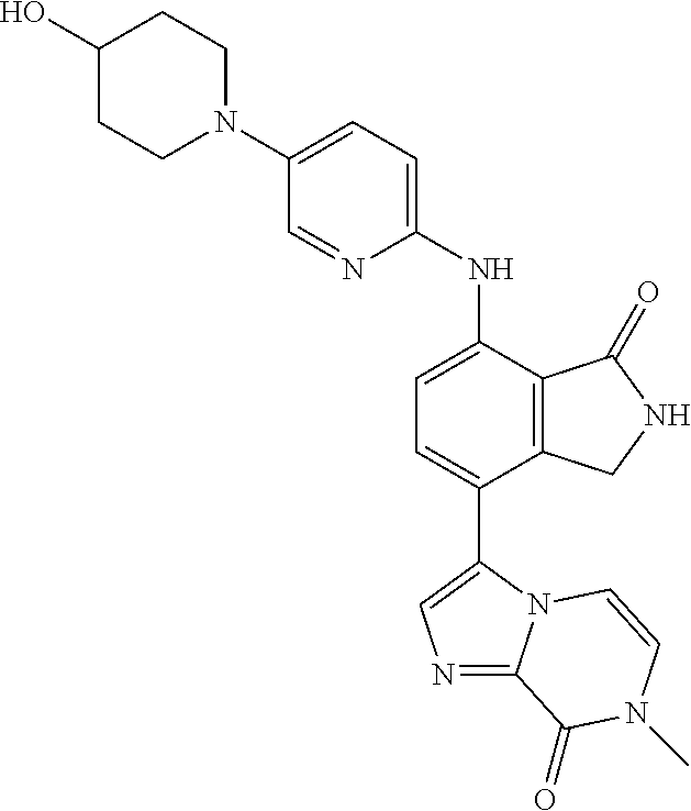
N1(C2=CC=C(NC3=CC=C(C4=CN=C5N4C=CN(C)C5=O)C4=C3C(=O)NC4)N=C2)CCC(O)CC1
